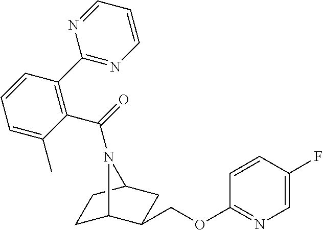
C1C2C(COC3=NC=C(F)C=C3)CC(C1)N2C(=O)C1=C(C2=NC=CC=N2)C=CC=C1C
